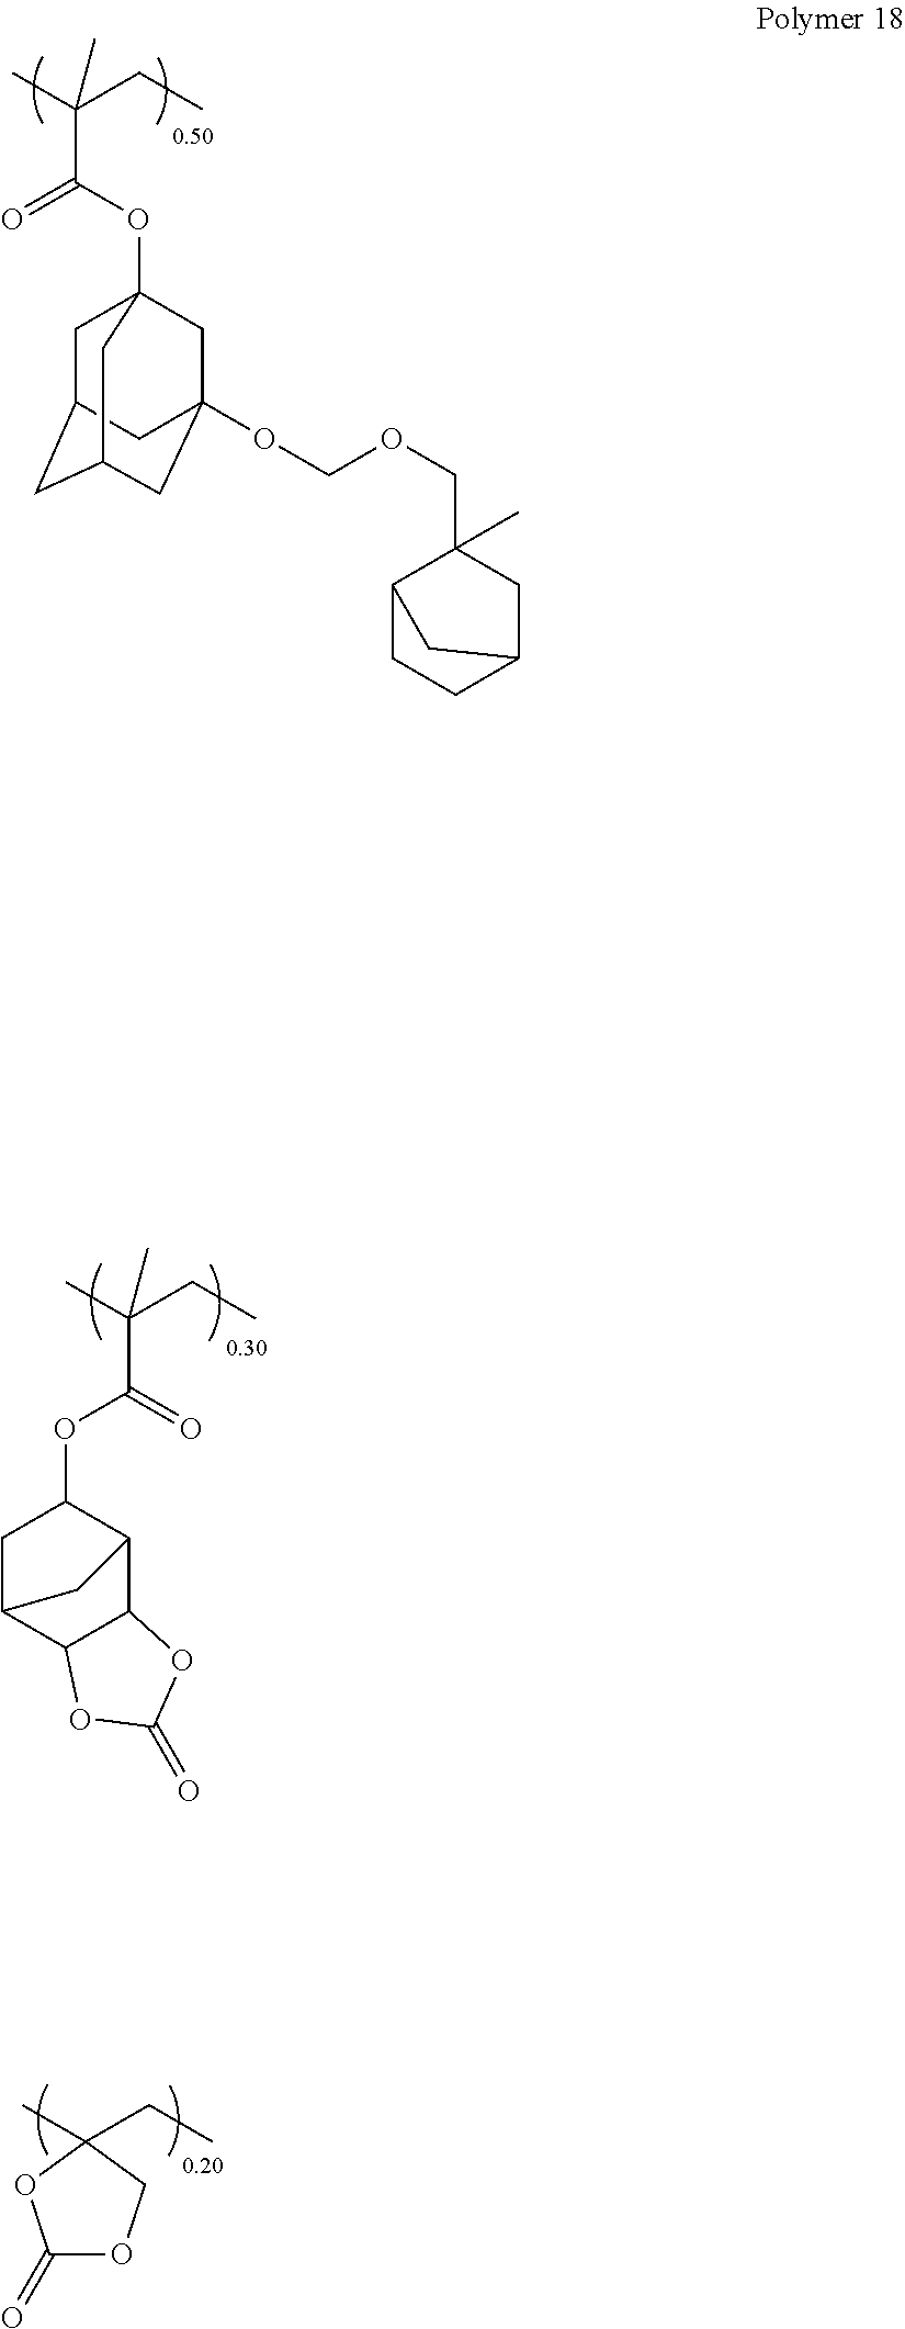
CC(CC)(C)C(OC1CC2C3C(C1C2)OC(=O)O3)=O.C1C2CC3CC(OCOCC4(C)C5CCC(C4)C5)(CC1(OC(=O)C(C)(CC)C)C3)C2.C1(=O)OCC(C)(CC)O1
